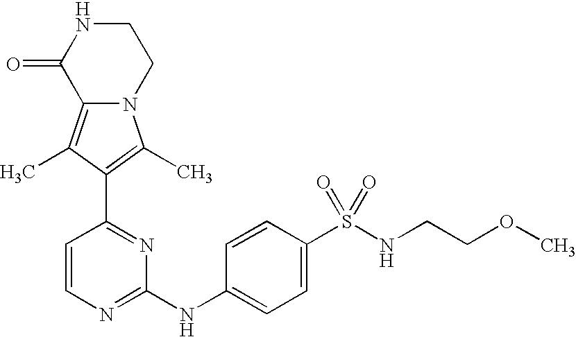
N12C(=C(C)C(C3=NC(NC4=CC=C(S(NCCOC)(=O)=O)C=C4)=NC=C3)=C1C)C(=O)NCC2
